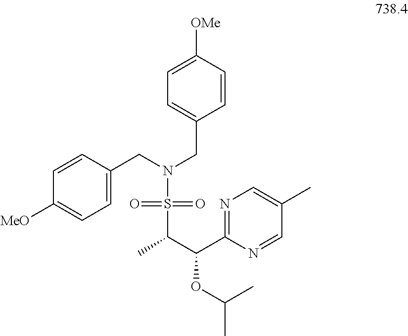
C1(CN(CC2=CC=C([OMe])C=C2)S(=O)(=O)C(C)C(OC(C)C)C2=NC=C(C)C=N2)=CC=C([MeO])C=C1
